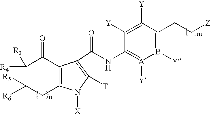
C12=C(C(C(=O)NC3=[A]([Y])B([Y])=C(CC[Z])C([Y])=C3[Y])=C([T])N1[X])C(=O)C([R4])([R3])C([R6])([R5])C2
